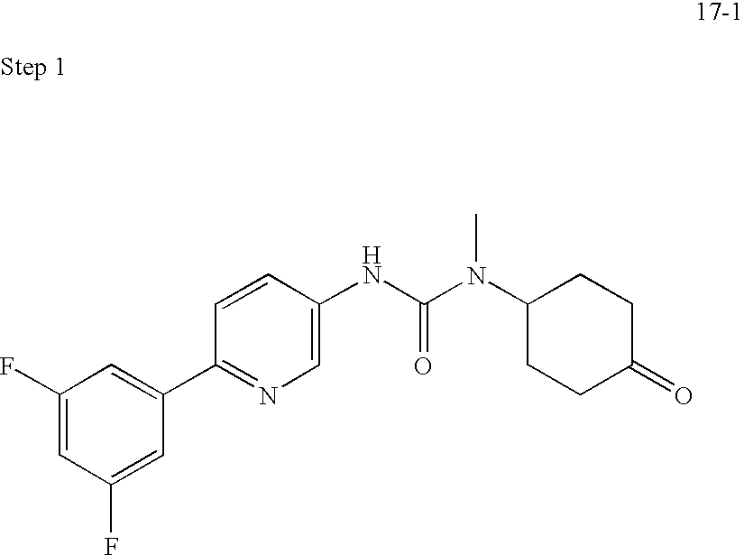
N(C(N(C1CCC(=O)CC1)C)=O)C1=CN=C(C2=CC(F)=CC(F)=C2)C=C1
